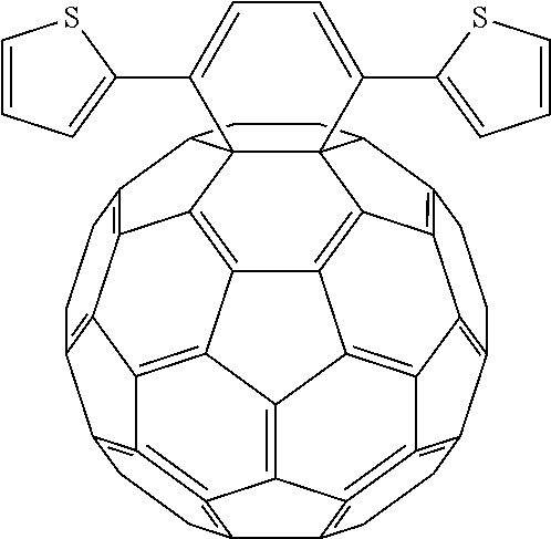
C12=C3CCC4=C=1C1=C5C6=C2C2=C3CCC3=C2C2=C6C6=C7C89C2(C3CCC8C2=C7C3=C(C7=C(=C1=C4CC7)C3=C56)CC2)C(C1=CC=CS1)=CC=C9C1=CC=CS1
